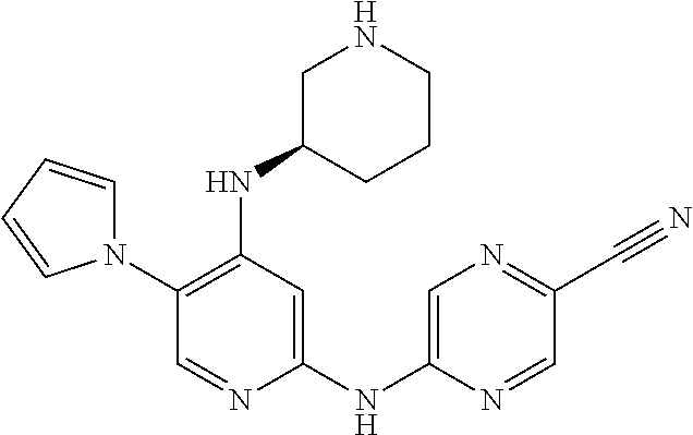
C1(N2C=CC=C2)=C(NC2CCCNC2)C=C(NC2=CN=C(C#N)C=N2)N=C1
